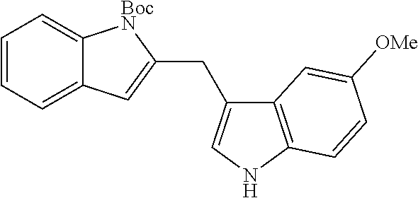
C12=C(NC=C1CC1=CC3=CC=CC=C3[BocN]1)C=CC([OMe])=C2
